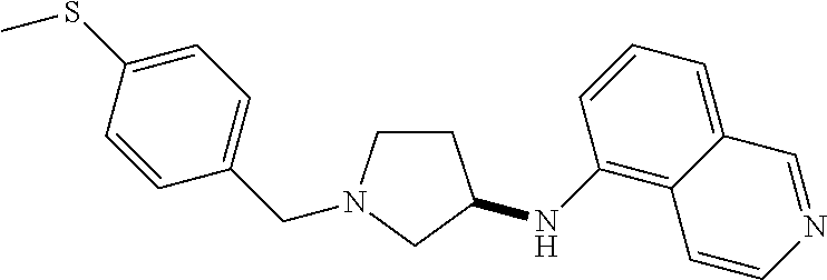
C1CN(CC2=CC=C(SC)C=C2)CC1NC1=C2C(=CC=C1)C=NC=C2
